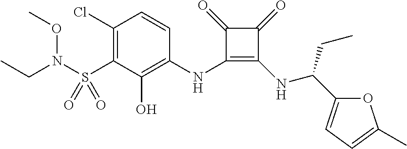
C1(Cl)=C(S(=O)(=O)N(OC)CC)C(O)=C(NC2=C(NC(CC)C3=CC=C(C)O3)C(=O)C2=O)C=C1
